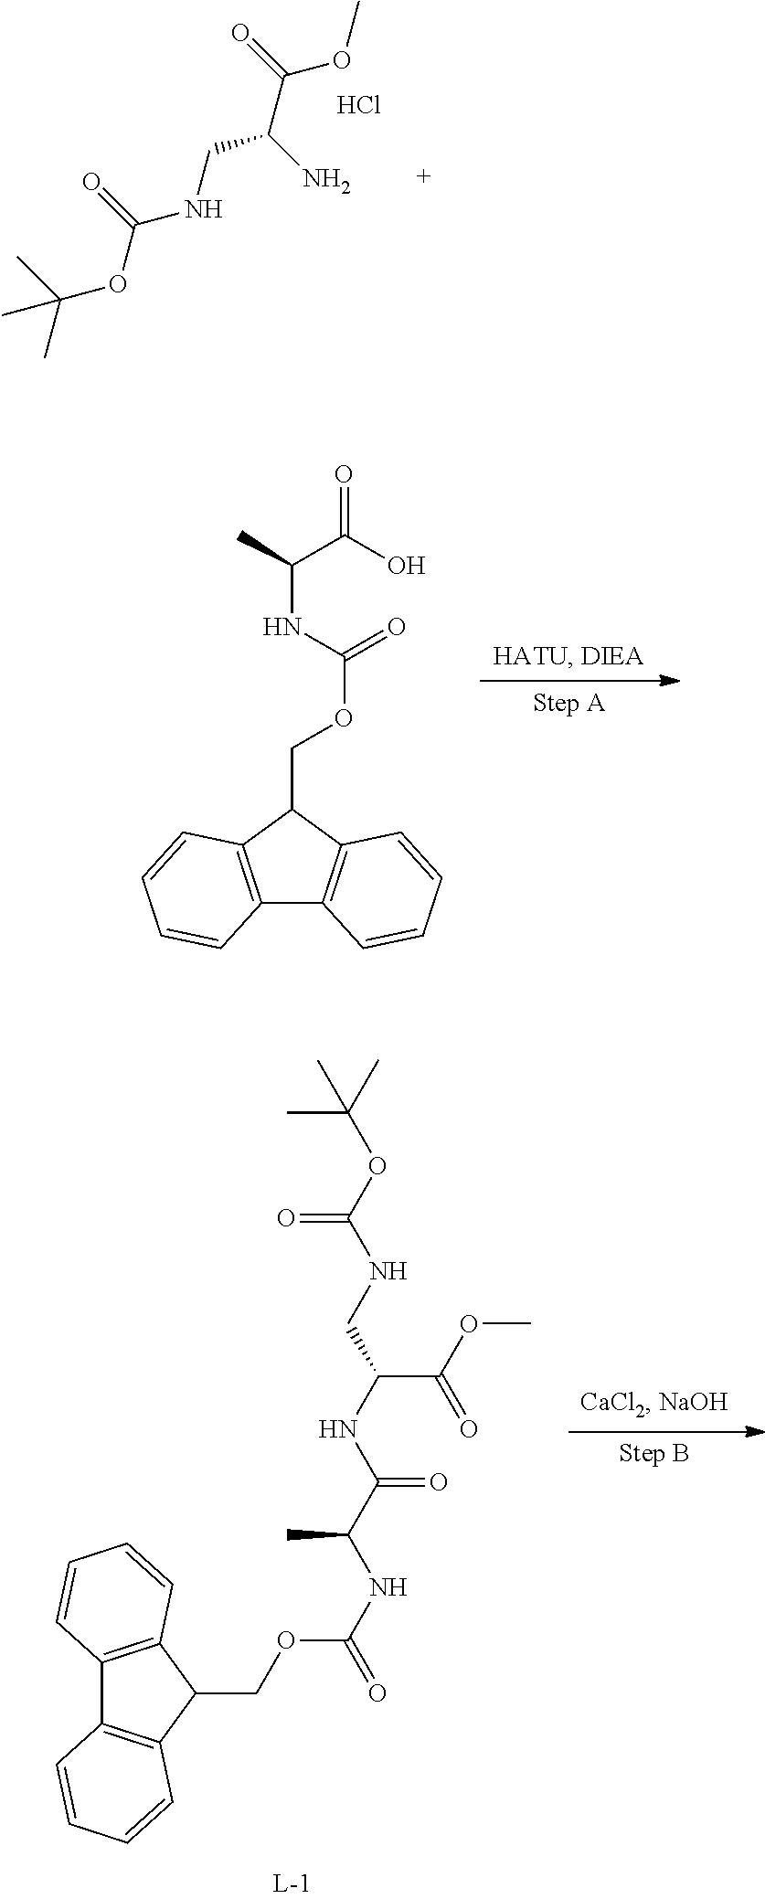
C(C(CNC(OC(C)(C)C)=O)N)(=O)OC.Cl.C12=C(C(COC(NC(C)C(O)=O)=O)C3=C1C=CC=C3)C=CC=C2.C12=C(C(COC(NC(C(NC(CNC(OC(C)(C)C)=O)C(=O)OC)=O)C)=O)C3=C1C=CC=C3)C=CC=C2
